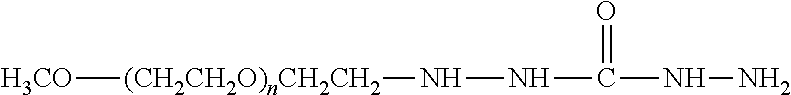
[(CH2CH2O)nCH2CH2](NNC(=O)NN)[H3CO]
